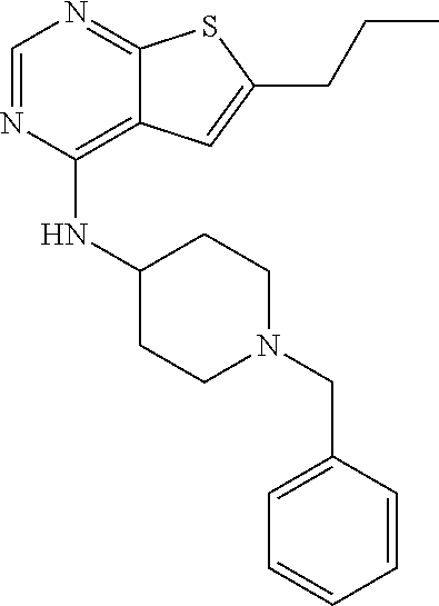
C1=NC(NC2CCN(CC3=CC=CC=C3)CC2)=C2C(=N1)SC(CCC)=C2
